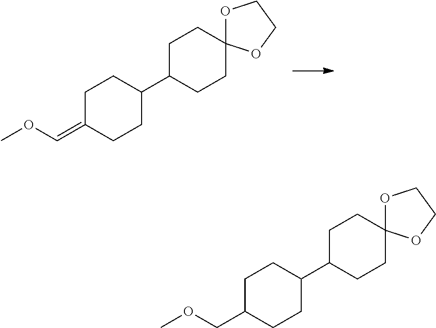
C1C(=COC)CCC(C2CCC3(CC2)OCCO3)C1.C1C(COC)CCC(C2CCC3(CC2)OCCO3)C1
